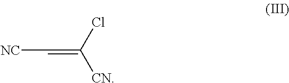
[NC]C=C([CN])Cl
